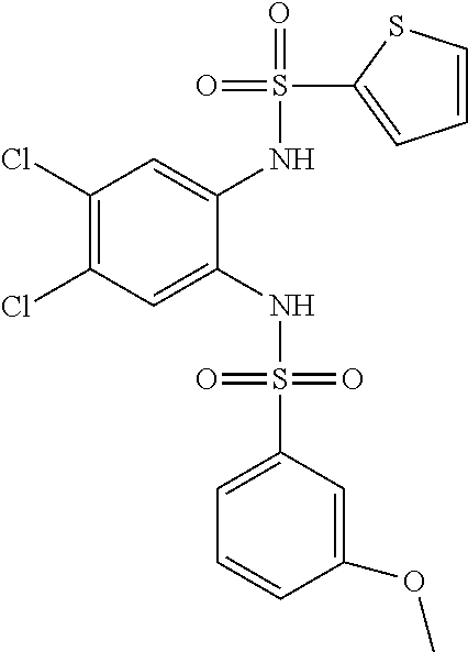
C1(Cl)=C(Cl)C=C(NS(=O)(=O)C2=CC=CC(OC)=C2)C(NS(=O)(C2=CC=CS2)=O)=C1
